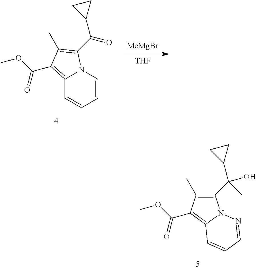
[MeMgBr].[THF].C12=C(C(OC)=O)C(C)=C(C(=O)C3CC3)N1C=CC=C2.C1(C(C2CC2)(O)C)=C(C)C(C(OC)=O)=C2N1N=CC=C2
